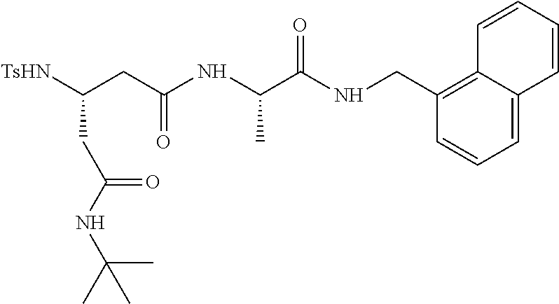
[TsHN]C(CC(NC(C(NCC1=C2C(=CC=C1)C=CC=C2)=O)C)=O)CC(NC(C)(C)C)=O
